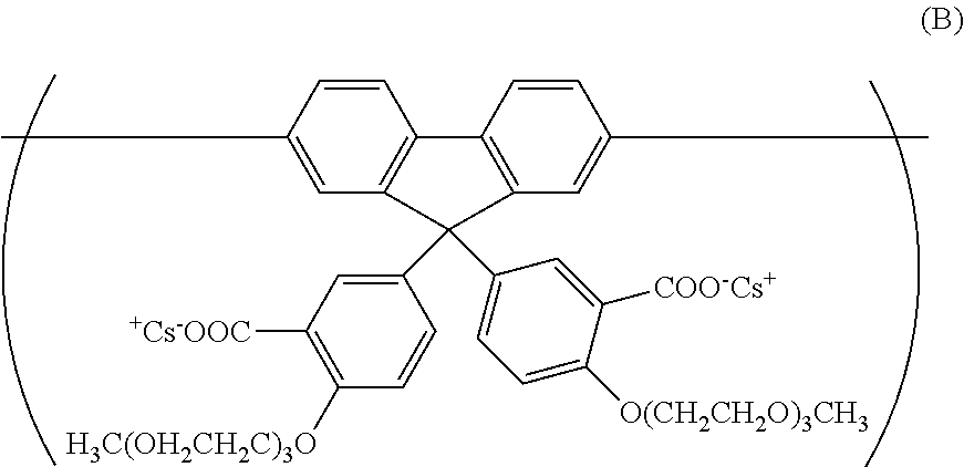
C1=CC(C)=CC2=C1C1=C(C=C(C)C=C1)C2(C1=CC=C([O(CH2CH2O)3CH3])C([COO-Cs+])=C1)C1=CC([+Cs-OOC])=C([H3C(OH2CH2C)3O])C=C1
